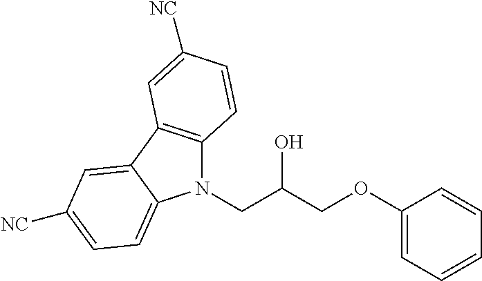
N1(CC(COC2=CC=CC=C2)O)C2=C(C3=CC([NC])=CC=C13)C=C([NC])C=C2
